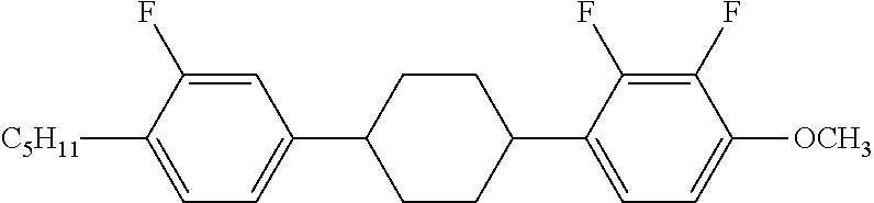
C1=C(F)C([C5H11])=CC=C1C1CCC(C2=CC=C([OCH3])C(F)=C2F)CC1
